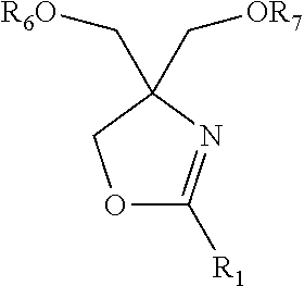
O1C([R1])=NC(C[R6O])(C[OR7])C1
